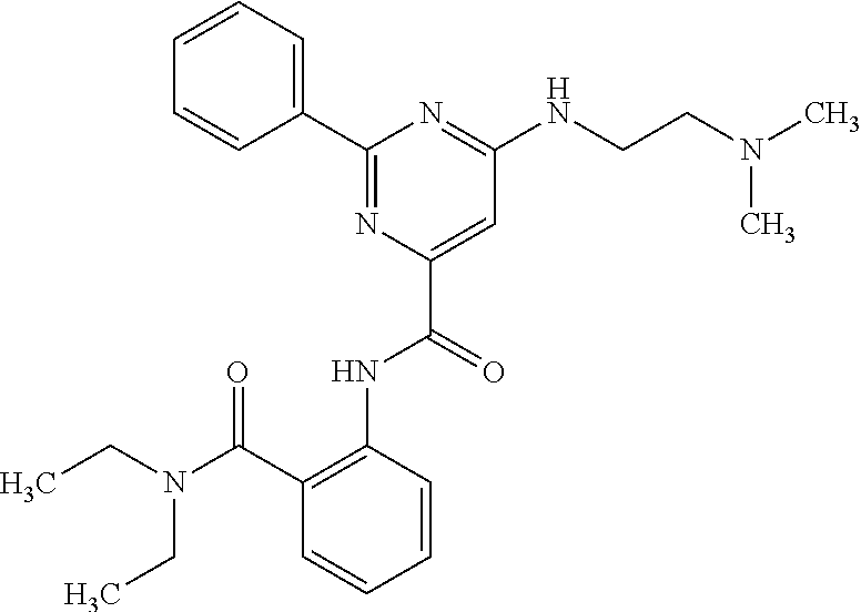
C1=CC=CC(C(N(CC)CC)=O)=C1NC(C1=CC(NCCN(C)C)=NC(C2=CC=CC=C2)=N1)=O
